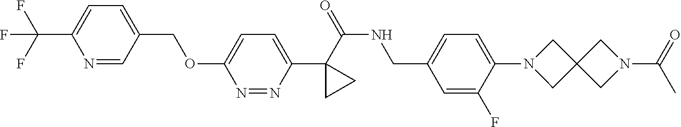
C(C1=CC=C(C(F)(F)F)N=C1)OC1=CC=C(C2(C(NCC3=CC=C(N4CC5(C4)CN(C(=O)C)C5)C(F)=C3)=O)CC2)N=N1
